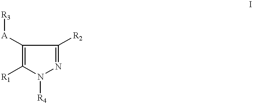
C1([A][R3])=C([R1])N([R4])N=C1[R2]
